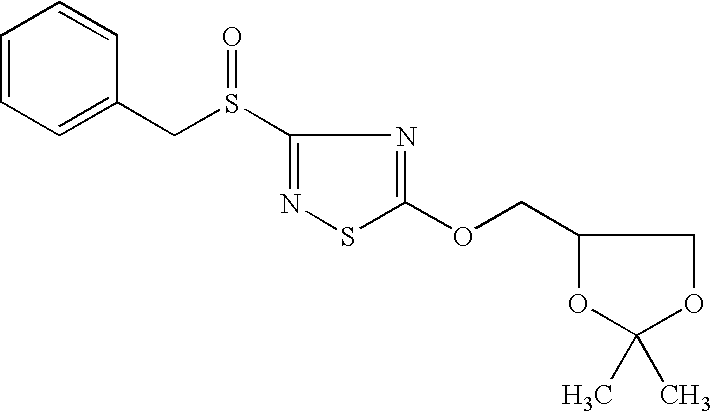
C1(S(CC2=CC=CC=C2)=O)=NSC(OCC2OC(C)(C)OC2)=N1
